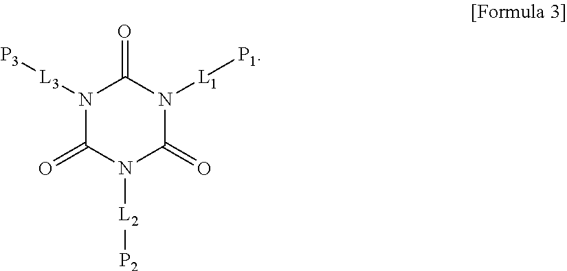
N1([L3][P3])C(=O)N([L2][P2])C(=O)N([L1][P1])C1=O
